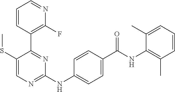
C1=CC(C2=NC(NC3=CC=C(C(NC4=C(C)C=CC=C4C)=O)C=C3)=NC=C2SC)=C(F)N=C1
